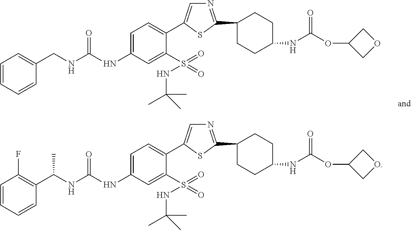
C(=O)(NC1=CC=C(C2=CN=C(C3CCC(NC(OC4COC4)=O)CC3)S2)C(S(NC(C)(C)C)(=O)=O)=C1)NCC1=CC=CC=C1.C(=O)(NC1=CC=C(C2=CN=C(C3CCC(NC(OC4COC4)=O)CC3)S2)C(S(NC(C)(C)C)(=O)=O)=C1)NC(C1=C(F)C=CC=C1)C
